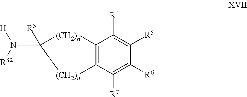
C12=C(C([R7])=C([R6])C([R5])=C1[R4])[(CH2)n]C(N([H])[R32])([R3])[(CH2)n]2
